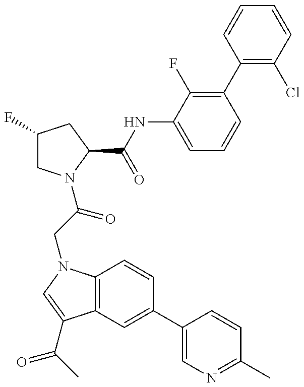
C1(F)CN(C(=O)CN2C3=C(C(C(=O)C)=C2)C=C(C2=CN=C(C)C=C2)C=C3)C(C(NC2=CC=CC(C3=C(Cl)C=CC=C3)=C2F)=O)C1
